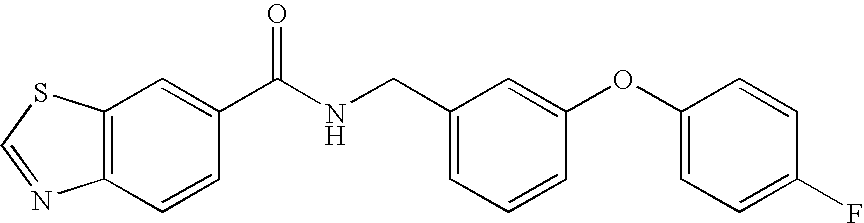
C12=C(C=C(C(NCC3=CC=CC(OC4=CC=C(F)C=C4)=C3)=O)C=C1)SC=N2
